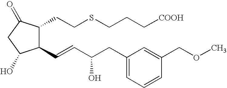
C1(C=CC(CC2=CC=CC(COC)=C2)O)C(CCSCCC[COOH])C(=O)CC1O
